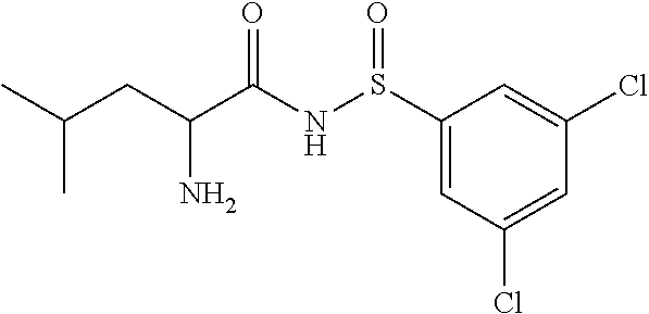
S(NC(C(CC(C)C)N)=O)(=O)C1=CC(Cl)=CC(Cl)=C1
